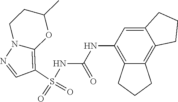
S(NC(NC1=C2C(=C3C(=C1)CCC3)CCC2)=O)(C1=C2N(N=C1)CCC(C)O2)(=O)=O
